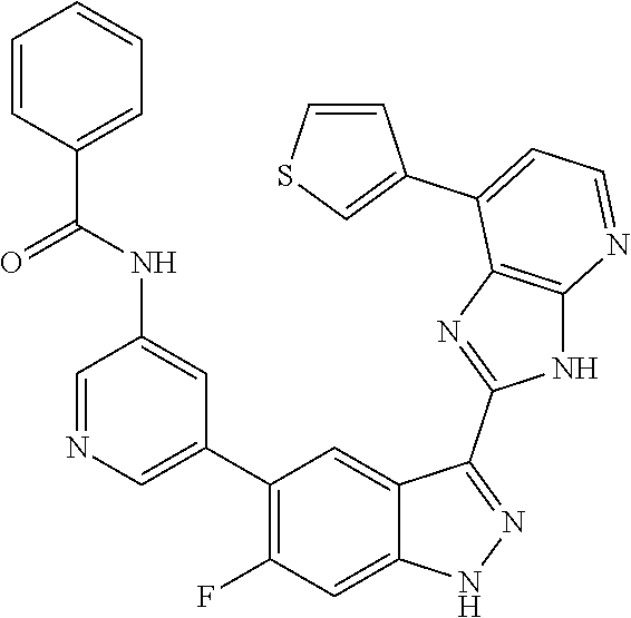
C1=NC=C(C2=C(F)C=C3C(=C2)C(C2=NC4=C(N2)N=CC=C4C2=CSC=C2)=NN3)C=C1NC(C1=CC=CC=C1)=O
